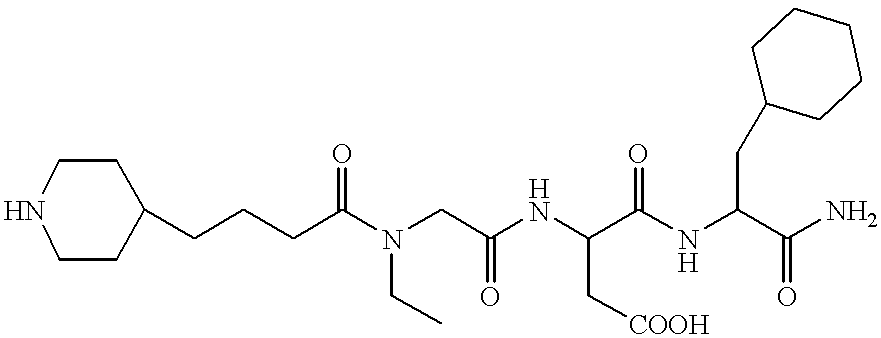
C1(CCCC(N(CC(NC(C(NC(C(N)=O)CC2CCCCC2)=O)C[COOH])=O)CC)=O)CCNCC1
